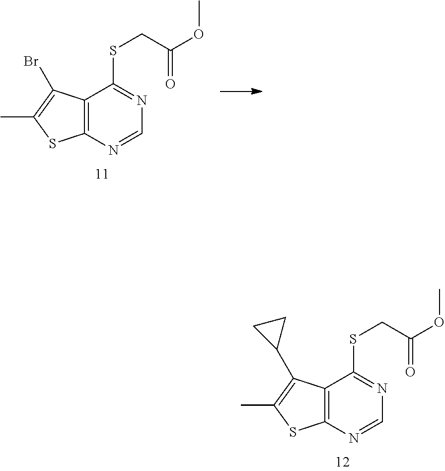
C12=C(N=CN=C1SCC(OC)=O)SC(C)=C2Br.C12=C(N=CN=C1SCC(OC)=O)SC(C)=C2C1CC1
